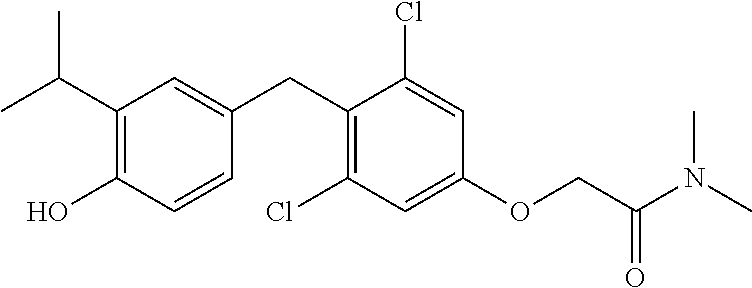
C1(CC2=CC(C(C)C)=C(O)C=C2)=C(Cl)C=C(OCC(N(C)C)=O)C=C1Cl
